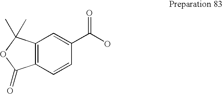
C12=C(C=CC(C(O)=O)=C1)C(=O)OC2(C)C
